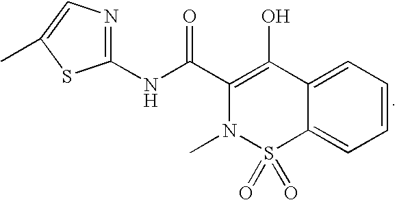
C12=CC=CC=C1C(O)=C(C(NC1=NC=C(C)S1)=O)N(C)S2(=O)=O
